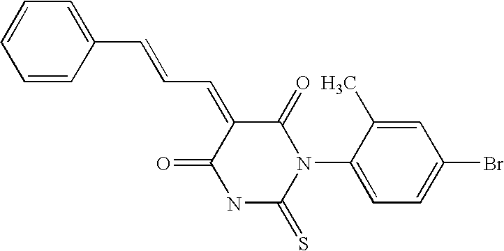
C(C=C1C(=O)N(C2=CC=C(Br)C=C2C)C(=S)NC1=O)=CC1=CC=CC=C1
